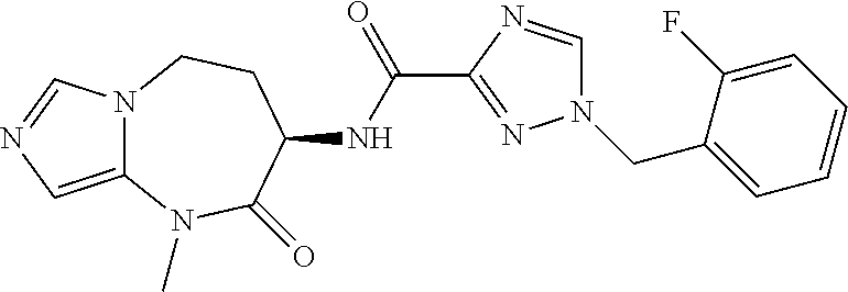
N12C(=CN=C1)N(C)C(=O)C(NC(C1=NN(CC3=CC=CC=C3F)C=N1)=O)CC2
